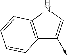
C12=C(NC=C1->C)C=CC=C2
